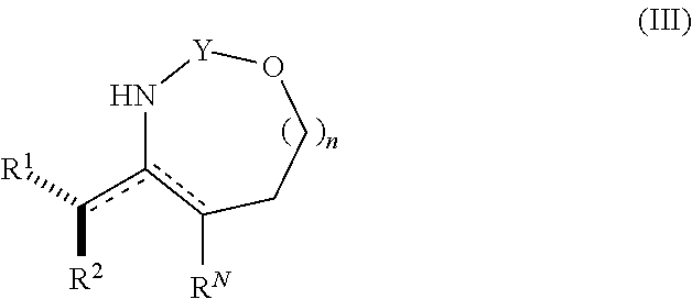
N1c(c([R1])[R2])c([RN])CCO[Y]1
